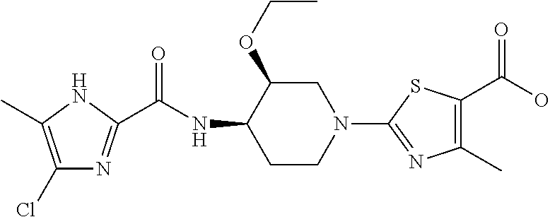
C1(Cl)=C(C)NC(C(NC2CCN(C3=NC(C)=C(C(O)=O)S3)CC2OCC)=O)=N1
